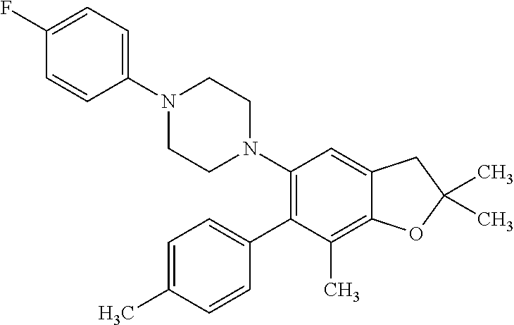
C1(F)=CC=C(N2CCN(C3=C(C4=CC=C(C)C=C4)C(C)=C4C(=C3)CC(C)(C)O4)CC2)C=C1
